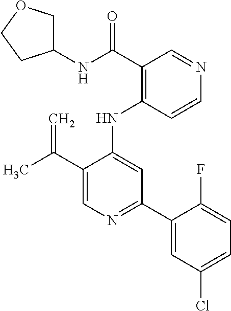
C(C1=CN=C(C2=CC(Cl)=CC=C2F)C=C1NC1=C(C(=O)NC2COCC2)C=NC=C1)(C)=C
